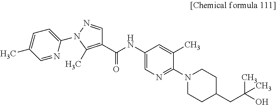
C1(C)=CC=C(N2N=CC(C(NC3=CN=C(N4CCC(CC(C)(C)O)CC4)C(C)=C3)=O)=C2C)N=C1
